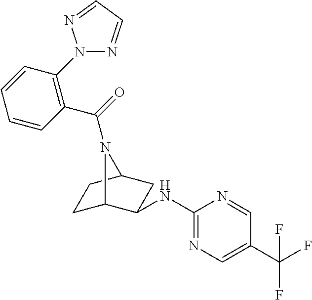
C1C2C(NC3=NC=C(C(F)(F)F)C=N3)CC(C1)N2C(=O)C1=C(N2N=CC=N2)C=CC=C1
